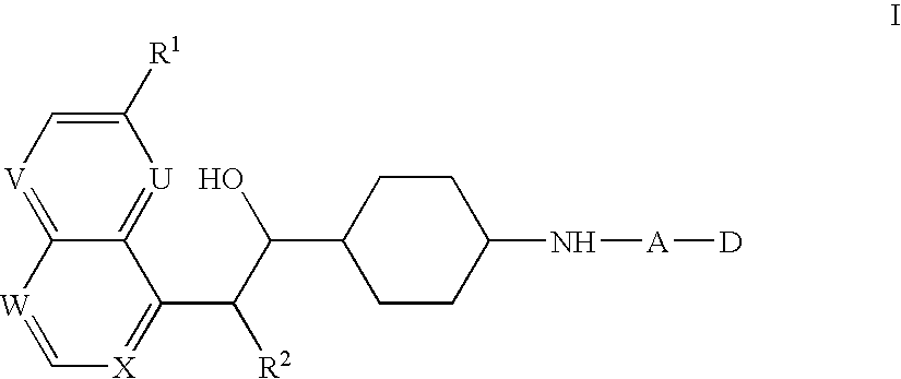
C12=[U]C([R1])=C[V]=C1[W]=C[X]=C2C(C(O)C1CCC(N[A][D])CC1)[R2]
